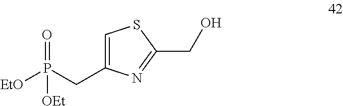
C1=C(CP([EtO])(=O)[OEt])N=C(CO)S1
